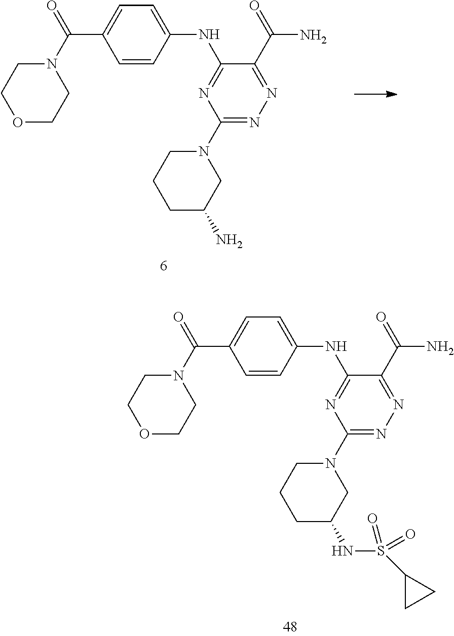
C1=CC(NC2=NC(N3CCCC(N)C3)=NN=C2C(=O)N)=CC=C1C(N1CCOCC1)=O.C1=CC(NC2=NC(N3CCCC(NS(C4CC4)(=O)=O)C3)=NN=C2C(=O)N)=CC=C1C(N1CCOCC1)=O
